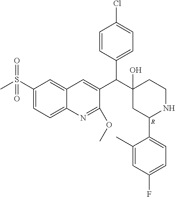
C1(S(C)(=O)=O)=CC=C2C(=C1)C=C(C(C1(O)CC(C3=CC=C(F)C=C3C)NCC1)C1=CC=C(Cl)C=C1)C(OC)=N2.[R]
